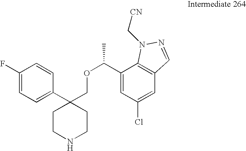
C1(C2(COC(C)C3=CC(Cl)=CC4=C3N(C[CN])N=C4)CCNCC2)=CC=C(F)C=C1
